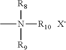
CN([R8])([R9])[R10].[X-]
